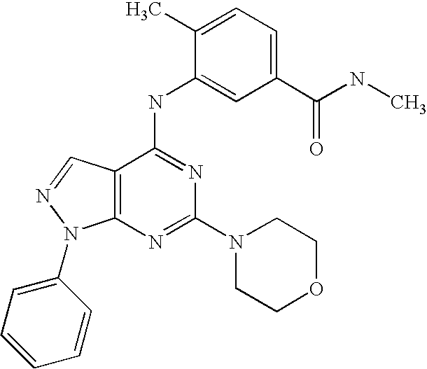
C12=C(C(NC3=CC(C(NC)=O)=CC=C3C)=NC(N3CCOCC3)=N1)C=NN2C1=CC=CC=C1
